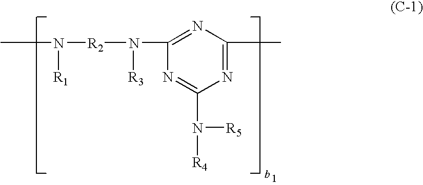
N1=C(C)N=C(N([R3])[R2]N([R1])C)N=C1N([R5])[R4]
